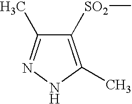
C1([SO2]C)=C(C)NN=C1C
